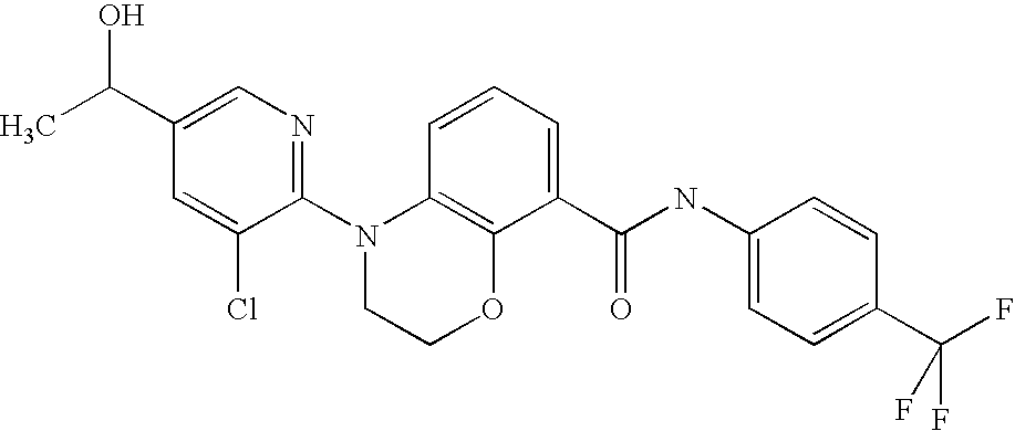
C1(N2CCOC3=C2C=CC=C3C(NC2=CC=C(C(F)(F)F)C=C2)=O)=NC=C(C(C)O)C=C1Cl
